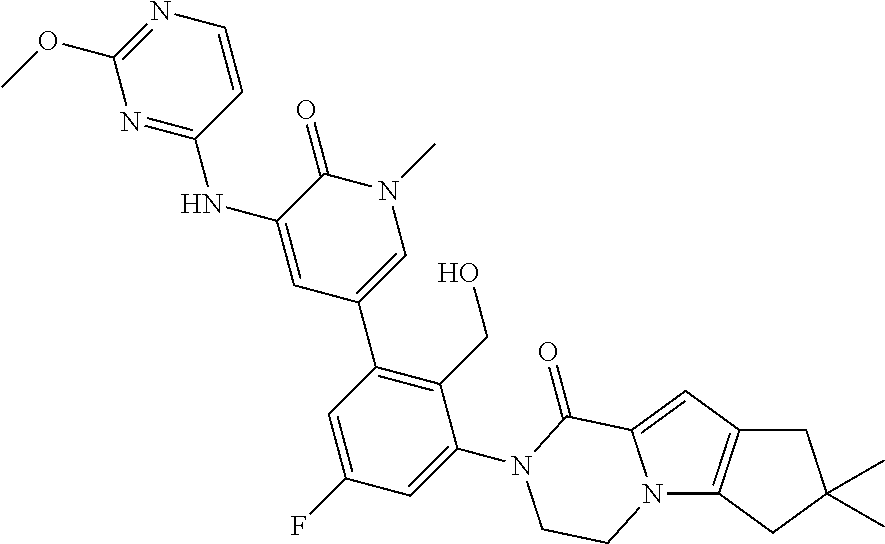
N12C3=C(C=C1C(=O)N(C1=CC(F)=CC(C4=CN(C)C(=O)C(NC5=NC(OC)=NC=C5)=C4)=C1CO)CC2)CC(C)(C)C3
